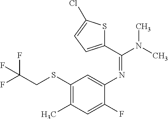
N(C1=CC(SCC(F)(F)F)=C(C)C=C1F)=C(N(C)C)C1=CC=C(Cl)S1
